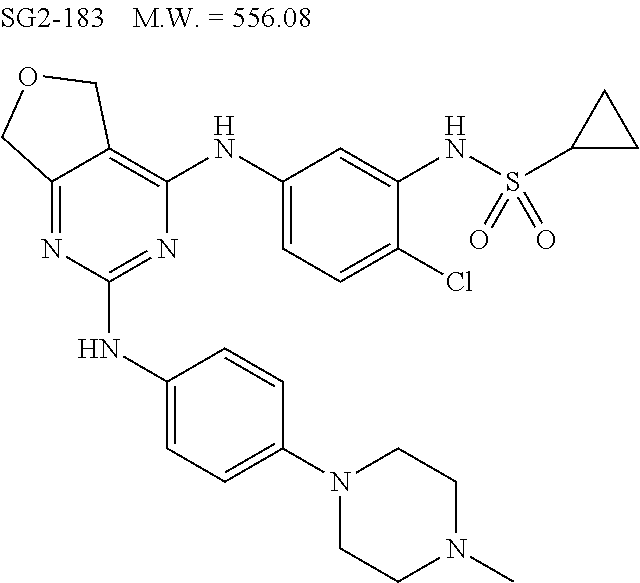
N1=C(NC2=CC=C(N3CCN(C)CC3)C=C2)N=C2C(=C1NC1=CC=C(Cl)C(NS(C3CC3)(=O)=O)=C1)COC2
